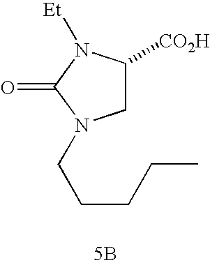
C1([CO2H])CN(CCCCC)C(=O)N1[Et].[5B]
